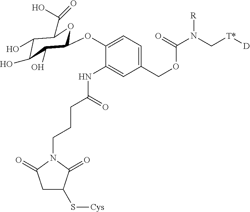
C1(OC2C(O)C(O)C(O)C(C(=O)O)O2)=CC=C(COC(N([R])C[T*][D])=O)C=C1NC(=O)CCCN1C(=O)C(S[Cys])CC1=O
